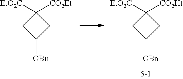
[EtO2C]C1([CO2Ht])CC([OBn])C1.[EtO2C]C1([CO2Et])CC([OBn])C1
